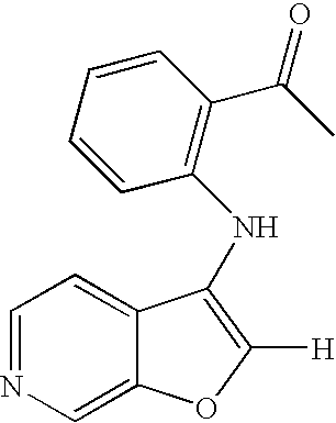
C1=NC=C2C(=C1)C(NC1=C(C(C)=O)C=CC=C1)=C([H])O2
